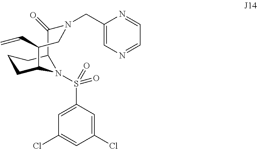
C1CC2N(S(=O)(C3=CC(Cl)=CC(Cl)=C3)=O)C(C1)C(=O)N(CC1=CN=CC=N1)CC2C=C
